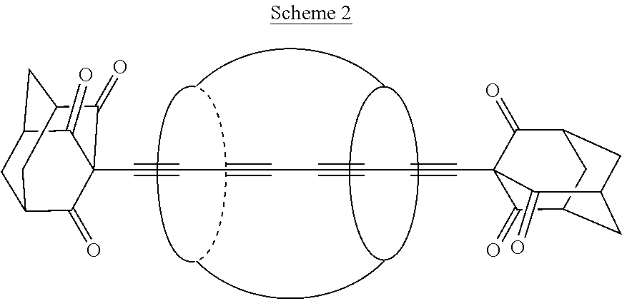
C(C#CC#CC12C(=O)C3CC(CC(C1=O)C3)C2=O)#CC#CC12C(=O)C3CC(CC(C1=O)C3)C2=O
